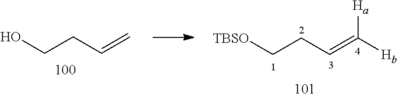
[TBSO]CCC=C([Hb])[Ha].OCCC=C
